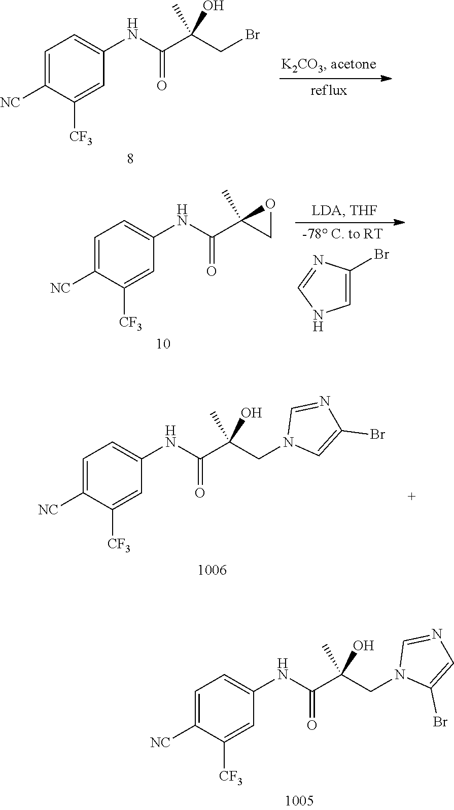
N(C(C(CBr)(C)O)=O)C1=CC=C([NC])C([CF3])=C1.C1=C(Br)N=CN1.N(C(C1(C)OC1)=O)C1=CC=C([NC])C([CF3])=C1.N(C(C(C)(CN1C=C(Br)N=C1)O)=O)C1=CC=C([NC])C([CF3])=C1.N(C(C(C)(CN1C(Br)=CN=C1)O)=O)C1=CC=C([NC])C([CF3])=C1
